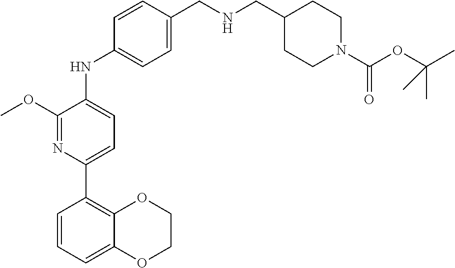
C1COC2=CC=CC(C3=CC=C(NC4=CC=C(CNCC5CCN(C(=O)OC(C)(C)C)CC5)C=C4)C(OC)=N3)=C2O1
